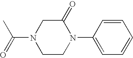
C(N1CCN(C2=CC=CC=C2)C(=O)C1)(=O)C
